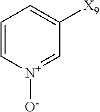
C1=C[N+]([O-])=CC([X9])=C1
